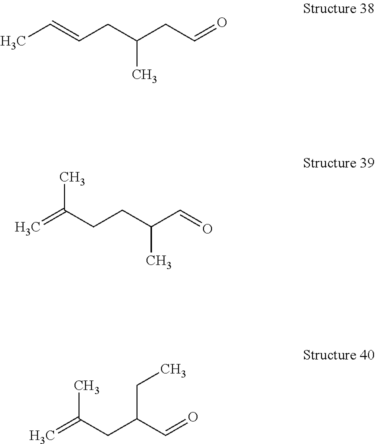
C=C(CC(C=O)CC)C.C=C(CCC(C=O)C)C.CC=CCC(CC=O)C
